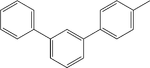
C1(C2=CC=CC(C3=CC=C(C)C=C3)=C2)=CC=CC=C1
